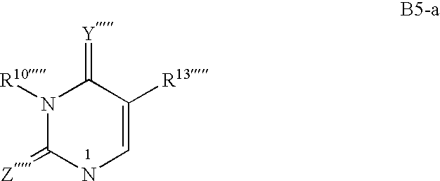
C1(=[Z])NC=C([R13])C(=[Y])N1[R10]
